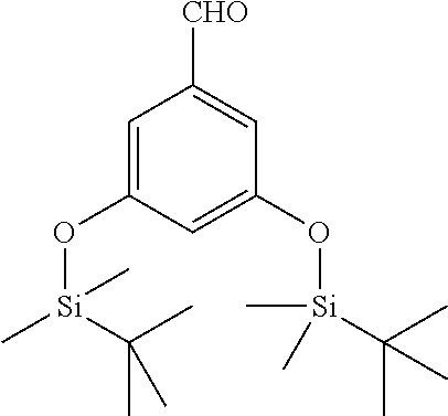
[CHO]C1=CC(O[Si](C(C)(C)C)(C)C)=CC(O[Si](C)(C(C)(C)C)C)=C1
